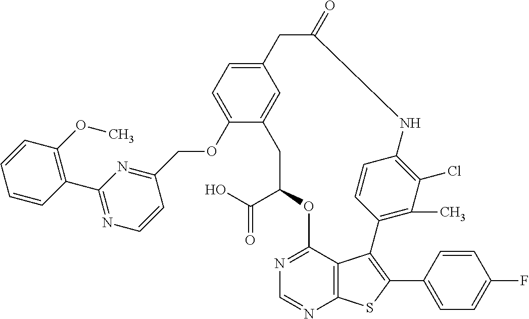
C1(C(O)=O)OC2=NC=NC3=C2C(=C(C2=CC=C(F)C=C2)S3)C2=C(C)C(Cl)=C(C=C2)NC(=O)CC2=CC=C(OCC3=NC(C4=C(OC)C=CC=C4)=NC=C3)C(=C2)C1
